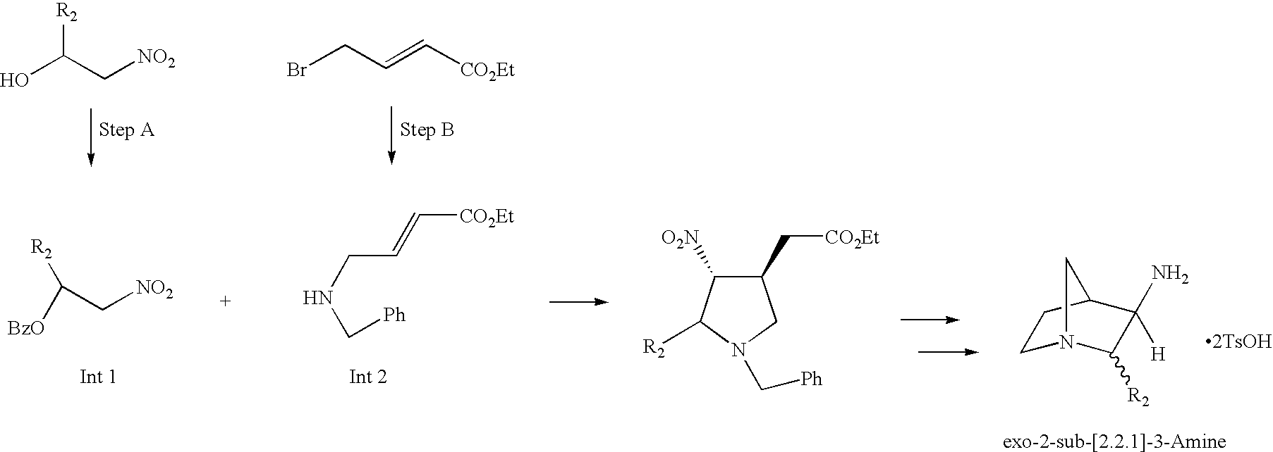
OC(C[NO2])[R2].BrCC=C[CO2Et].[BzO]C([R2])C[NO2].C(NC[Ph])C=C[CO2Et].C1(C[CO2Et])C([O2N])C([R2])N(C[Ph])C1.C1N2C([R2])C([H])(N)C(C1)C2
